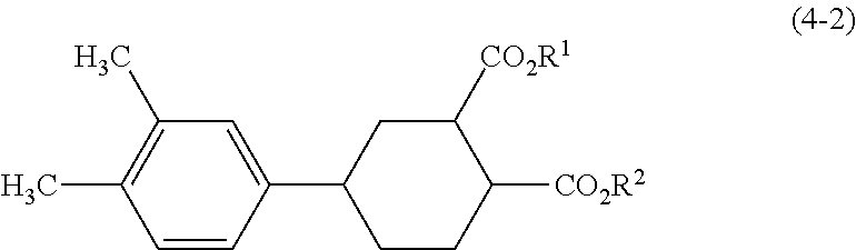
C1=C(C2CCC([CO2R2])C([CO2R1])C2)C=CC(C)=C1C
